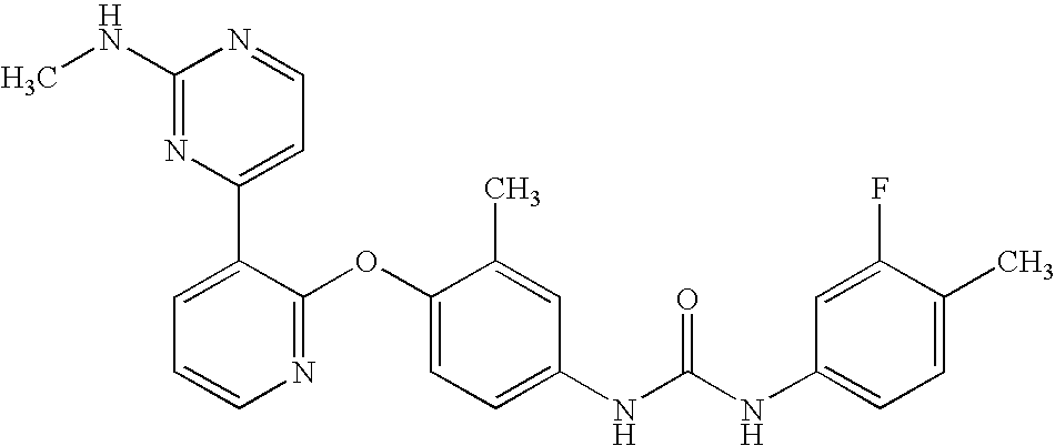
C1(NC)=NC(C2=CC=CN=C2OC2=CC=C(NC(NC3=CC=C(C)C(F)=C3)=O)C=C2C)=CC=N1
